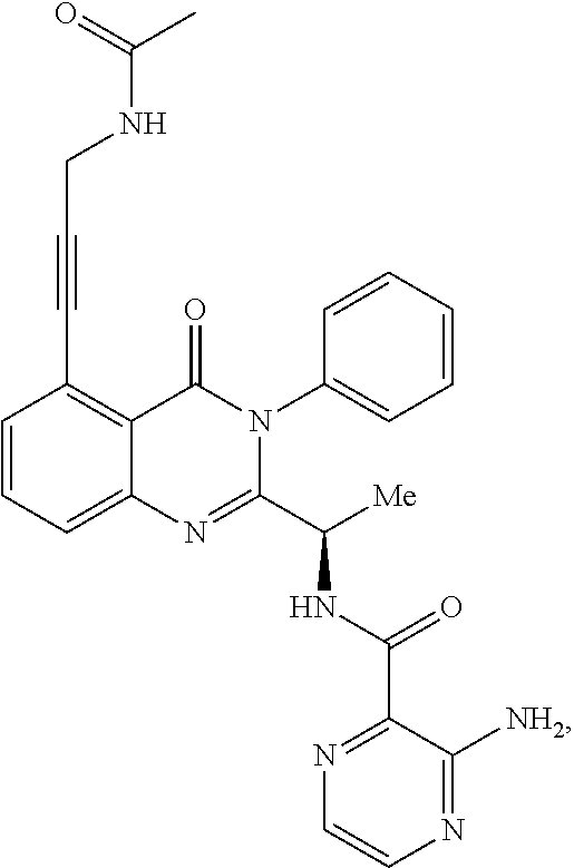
C(C1=C2C(=CC=C1)N=C(C([Me])NC(C1=NC=CN=C1[NH2])=O)N(C1=CC=CC=C1)C2=O)#CCNC(C)=O
